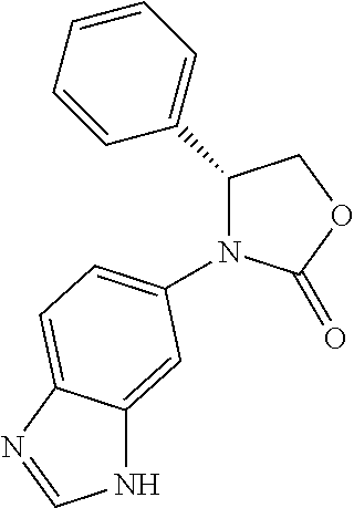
C1(=O)OCC(C2=CC=CC=C2)N1C1=CC=C2C(=C1)NC=N2
